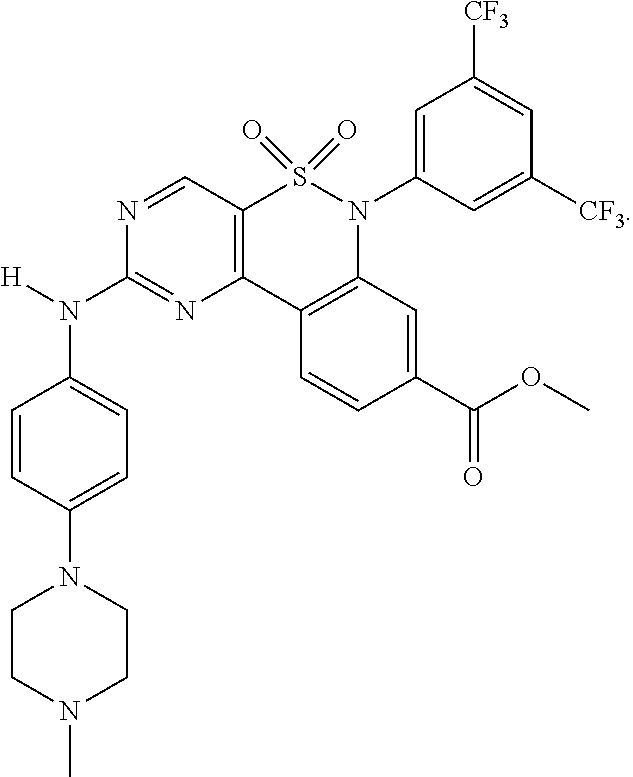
N1(C)CCN(C2=CC=C(N(C3=NC4=C(C=N3)S(=O)(=O)N(C3=CC([CF3])=CC([CF3])=C3)C3=C4C=CC(C(=O)OC)=C3)[H])C=C2)CC1
